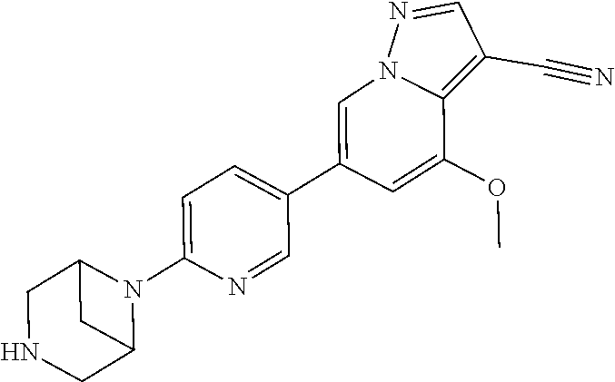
C1(C2=CN3C(=C(C#N)C=N3)C(OC)=C2)=CC=C(N2C3CNCC2C3)N=C1
